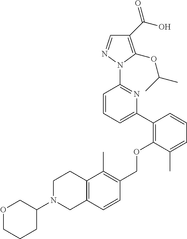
C1(C(O)=O)=C(OC(C)C)N(C2=NC(C3=C(OCC4=C(C)C5=C(C=C4)CN(C4CCCOC4)CC5)C(C)=CC=C3)=CC=C2)N=C1
